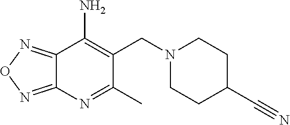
N1(CC2=C(N)C3=NON=C3N=C2C)CCC(C#N)CC1
